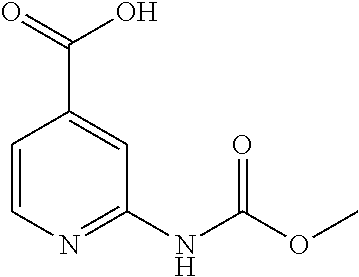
C1=CN=C(NC(OC)=O)C=C1C(=O)O
